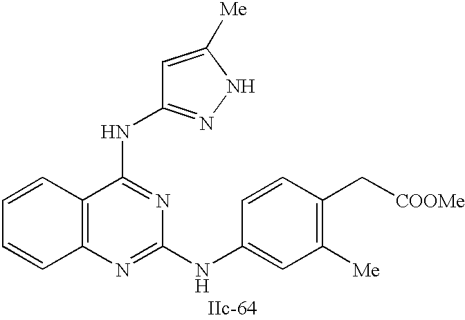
C12=C(N=C(NC3=CC([Me])=C(C[COOMe])C=C3)N=C1NC1=NNC([Me])=C1)C=CC=C2
